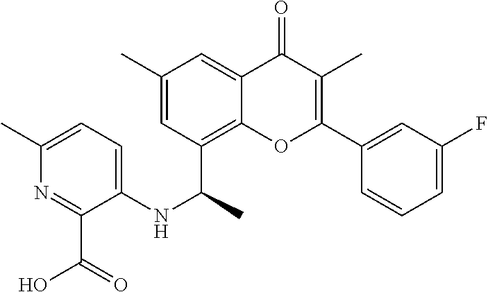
C12=C(C(NC3=CC=C(C)N=C3C(O)=O)C)C=C(C)C=C1C(=O)C(C)=C(C1=CC(F)=CC=C1)O2
